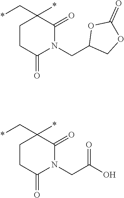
C1CC(=O)N(CC2COC(=O)O2)C(=O)C1(*)C*.C1CC(=O)N(CC(O)=O)C(=O)C1(*)C*
